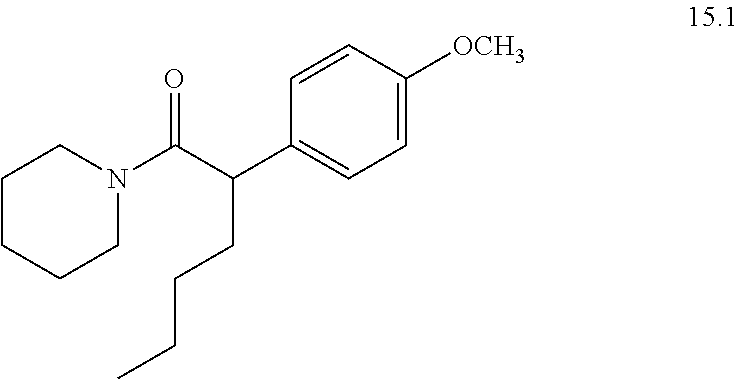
C1CCCN(C(C(C2=CC=C([OCH3])C=C2)CCCC)=O)C1
